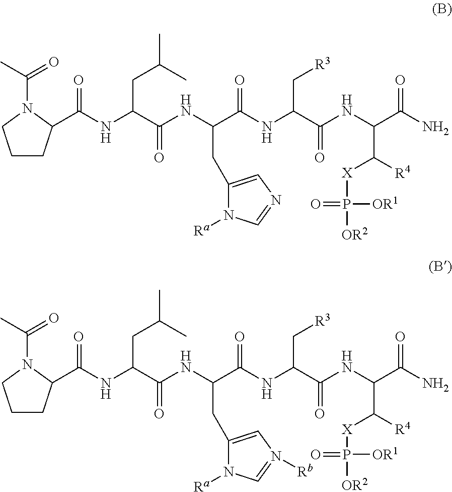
N(C(C(NC(C(N)=O)C([R4])[X]P(=O)([OR1])[OR2])=O)C[R3])C(C(NC(C(NC(=O)C1CCCN1C(C)=O)CC(C)C)=O)CC1=CN=CN1[Ra])=O.N(C(C(NC(C(N)=O)C([R4])[X]P(=O)([OR1])[OR2])=O)C[R3])C(C(NC(C(NC(=O)C1CCCN1C(C)=O)CC(C)C)=O)CC1=CN([Rb])=CN1[Ra])=O
